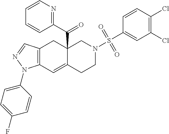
C12=C(C=C3C(C(C4=NC=CC=C4)=O)(C1)CN(S(=O)(=O)C1=CC(Cl)=C(Cl)C=C1)CC3)N(C1=CC=C(F)C=C1)N=C2
